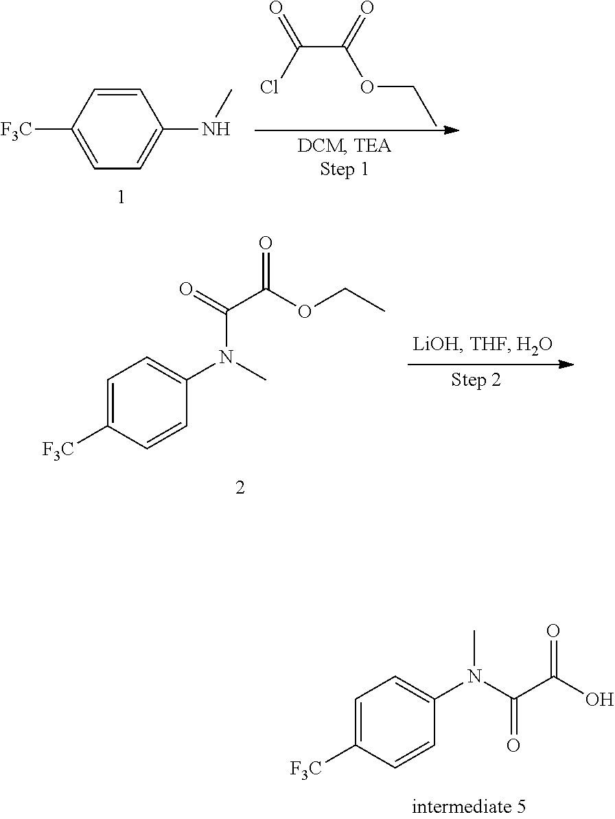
C1=C([F3C])C=CC(N(C(=O)C(=O)O)C)=C1.C(C(OCC)=O)(=O)Cl.C1=CC([F3C])=CC=C1NC.C1=C([F3C])C=CC(N(C(C(=O)OCC)=O)C)=C1
